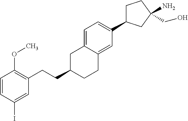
C(C1CCC2=CC(C3CCC(N)(CO)C3)=CC=C2C1)CC1=C(OC)C=CC(I)=C1
